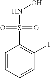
C1=CC=CC(I)=C1S(=O)(=O)NO
